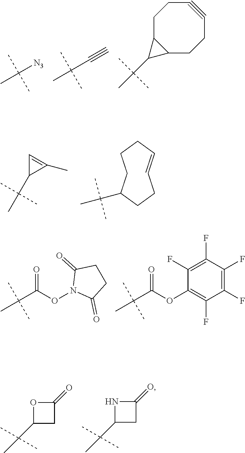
CC([N3])(C)C.CC(C#C)(C)C.CC(C1C2C1CCC#CCC2)(C)C.CC(C1C(C)=C1)(C)C.C1C(C(C)(C)C)CCC=CCC1.O=C(ON1C(=O)CCC1=O)C(C)(C)C.O=C(OC1=C(F)C(F)=C(F)C(F)=C1F)C(C)(C)C.C1(C(C)(C)C)CC(=O)O1.C1(C(C)(C)C)CC(=O)N1
